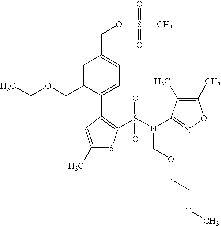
C1=C(COCC)C(C2=C(S(N(COCCOC)C3=NOC(C)=C3C)(=O)=O)SC(C)=C2)=CC=C1COS(=O)(=O)C
